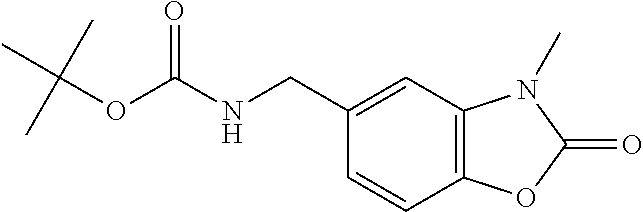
C1=CC2=C(C=C1CNC(=O)OC(C)(C)C)N(C)C(=O)O2
